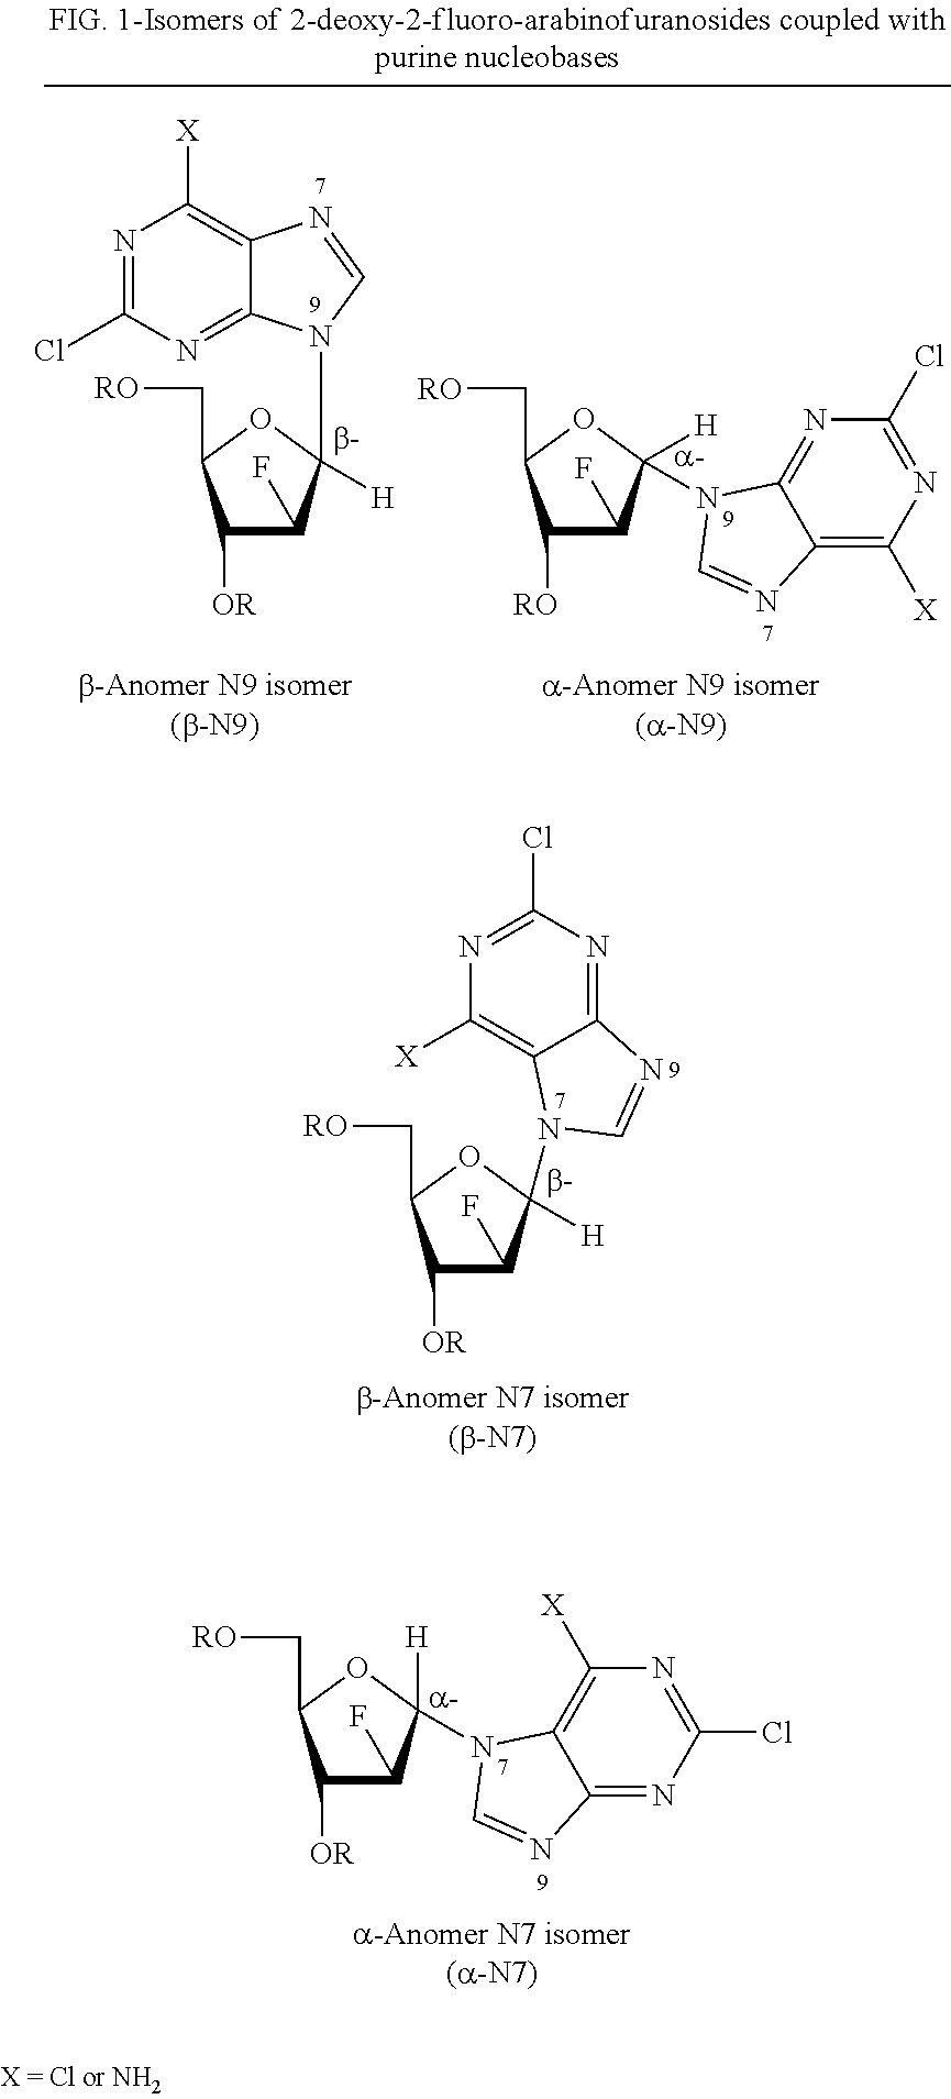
C1([OR])C(F)C([H])(N2C3=C([X])N=C(Cl)N=C3N=C2)OC1C[RO].C1([OR])C(F)C([H])(N2C3=C([X])N=C(Cl)N=C3N=C2)OC1C[RO].C1([OR])C(F)C(N2C3=NC(Cl)=NC([X])=C3N=C2)([H])OC1C[RO].C1([RO])C(F)C([H])(N2C3=NC(Cl)=NC([X])=C3N=C2)OC1C[RO]
